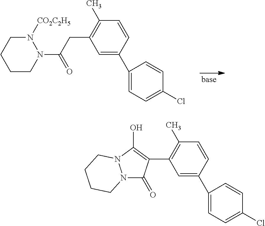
C1CN(C(CC2=C(C)C=CC(C3=CC=C(Cl)C=C3)=C2)=O)N([CO2C2H5])CC1.N12C(=O)C(C3=C(C)C=CC(C4=CC=C(Cl)C=C4)=C3)=C(O)N1CCCC2
